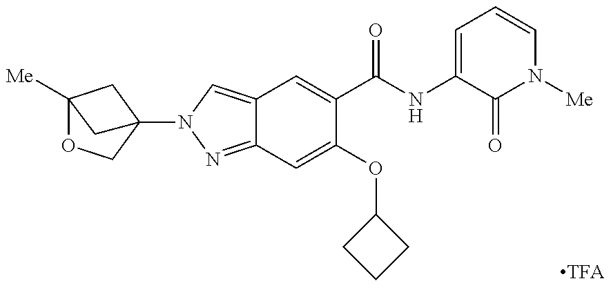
C12=CN(C34COC([Me])(C3)C4)N=C1C=C(OC1CCC1)C(C(NC1=CC=CN([Me])C1=O)=O)=C2
